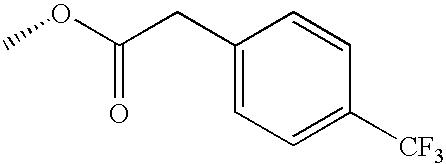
O(C)C(CC1=CC=C([CF3])C=C1)=O
